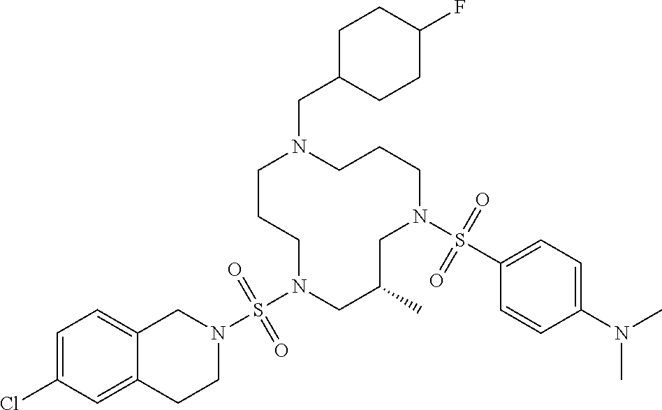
C1CCN(S(N2CC3=CC=C(Cl)C=C3CC2)(=O)=O)CC(C)CN(S(C2=CC=C(N(C)C)C=C2)(=O)=O)CCCN1CC1CCC(F)CC1
